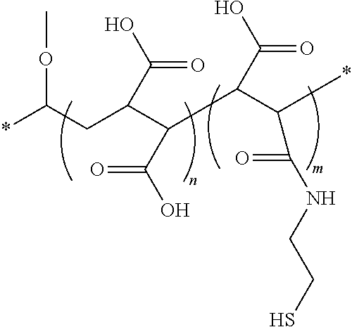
COC(*)CC(C(C(C(*)C(NCCS)=O)C(O)=O)C(O)=O)C(O)=O
